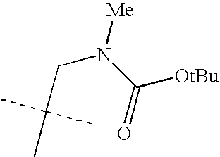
C(N(C([OtBu])=O)[Me])C(C)(C)C
